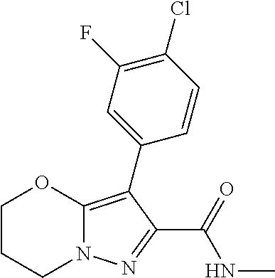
C1CCN2C(=C(C3=CC(F)=C(Cl)C=C3)C(C(=O)NC)=N2)O1
